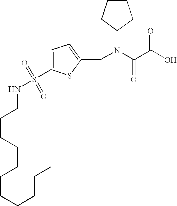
C(N(CC1=CC=C(S(NCCCCCCCCCCCC)(=O)=O)S1)C1CCCC1)(C(O)=O)=O
